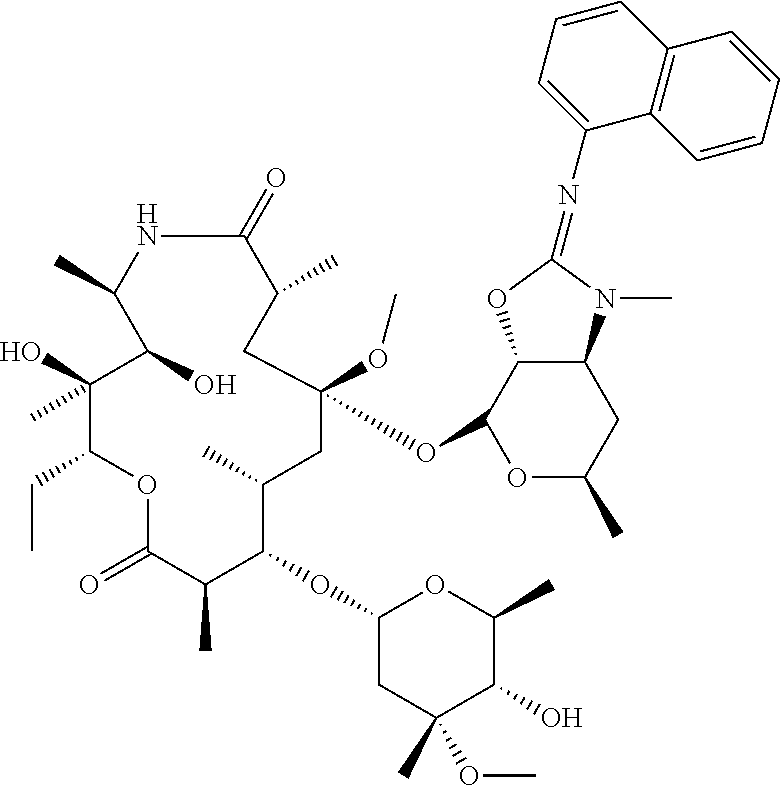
C1(=O)NC(C)C(O)C(O)(C)C(CC)OC(=O)C(C)C(OC2CC(OC)(C)C(O)C(C)O2)C(C)CC(OC)(OC2OC(C)CC3C2OC(=NC2=CC=CC4=C2C=CC=C4)N3C)CC1C
